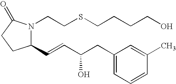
C1(C=CC(CC2=CC=CC(C)=C2)O)N(CCSCCCCO)C(=O)CC1
